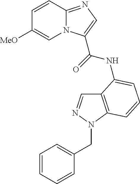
C1=CC2=NC=C(C(=O)NC3=CC=CC4=C3C=NN4CC3=CC=CC=C3)N2C=C1[MeO]
